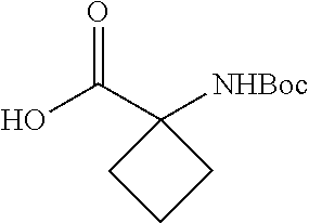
C1(C(O)=O)([NHBoc])CCC1
